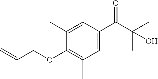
C1(C)=CC(C(C(C)(C)O)=O)=CC(C)=C1OCC=C
